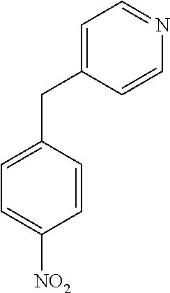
C1=C(CC2=CC=C([NO2])C=C2)C=CN=C1
